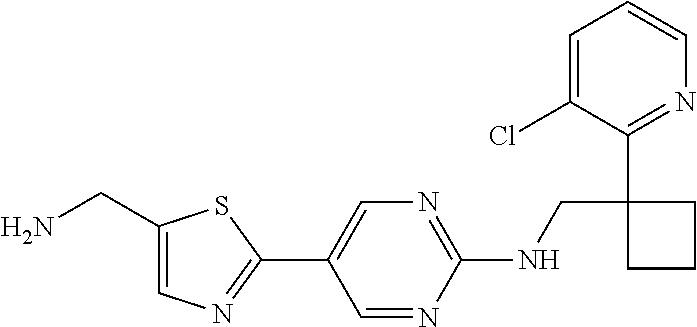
C1(NCC2(C3=NC=CC=C3Cl)CCC2)=NC=C(C2=NC=C(CN)S2)C=N1
